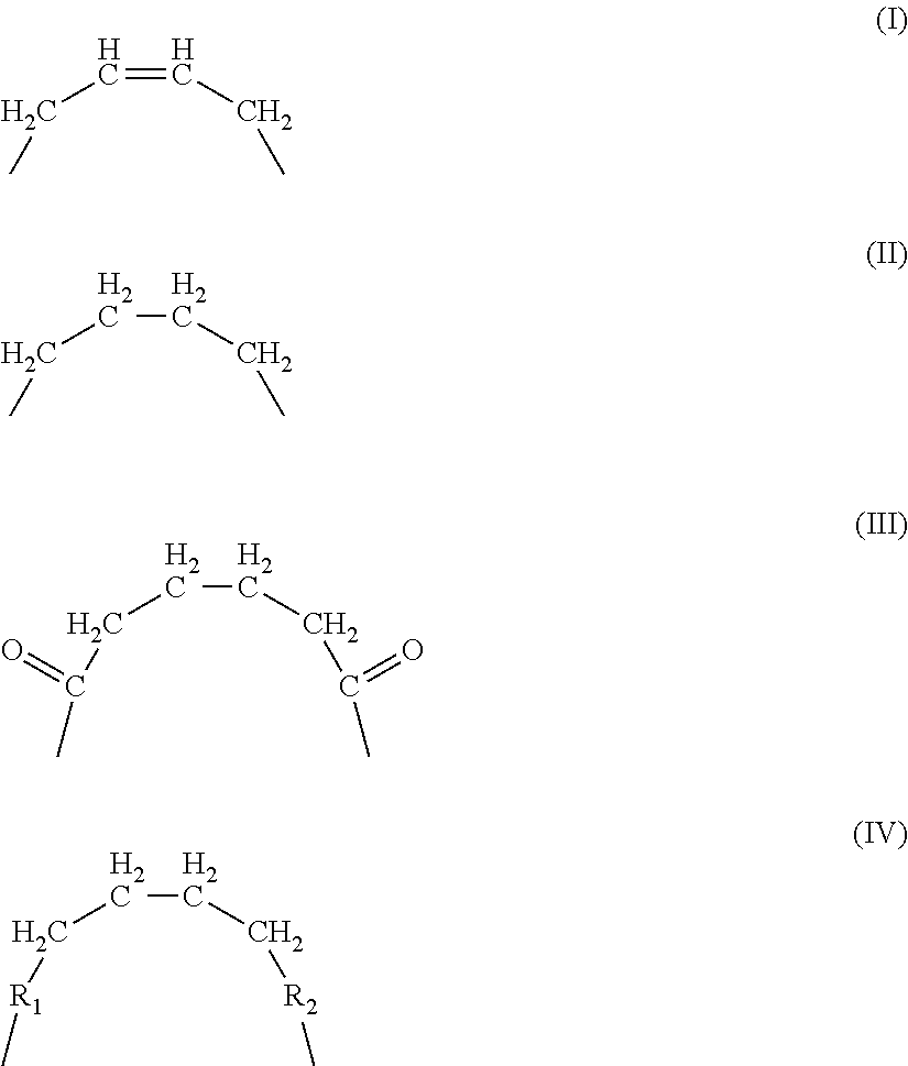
C(=CCC)CC.C(CCC)CC.C(CCC(C)=O)CC(=O)C.C(CC[R2]C)C[R1]C
